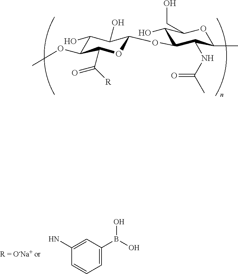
C1(O)C(OC)C(C([R])=O)OC(OC2C(O)C(CO)OC(C)C2NC(C)=O)C1O.C1(N)=CC(B(O)O)=CC=C1
